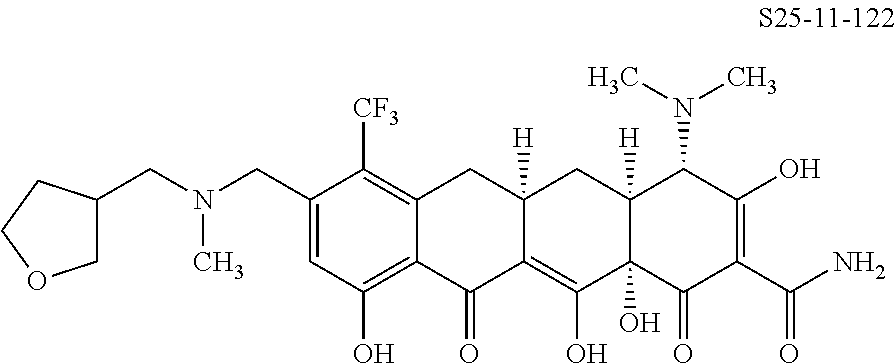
C1=C(CN(C)CC2COCC2)C([CF3])=C2C(=C1O)C(=O)C1=C(O)C3(O)C([H])(CC1([H])C2)C(N(C)C)C(O)=C(C(N)=O)C3=O
